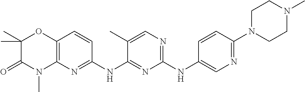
C1(NC2=CN=C(N3CCN(C)CC3)C=C2)=NC=C(C)C(NC2=NC3=C(C=C2)OC(C)(C)C(=O)N3C)=N1
